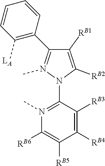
N1(C)=C(C2=C([LA])C=CC=C2)C([RB1])=C([RB2])N1C1=N(C)C([RB6])=C([RB5])C([RB4])=C1[RB3]
